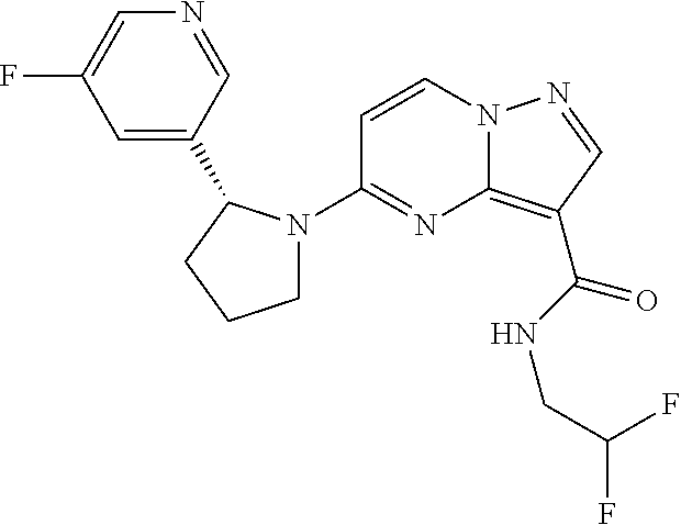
FC1=CN=CC(C2N(C3=NC4=C(C(NCC(F)F)=O)C=NN4C=C3)CCC2)=C1
